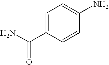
C1=C(C(N)=O)C=CC(N)=C1
